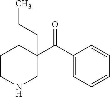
CCCC1(C(C2=CC=CC=C2)=O)CCCNC1
